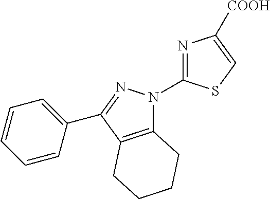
C12=C(C(C3=CC=CC=C3)=NN1C1=NC([COOH])=CS1)CCCC2
